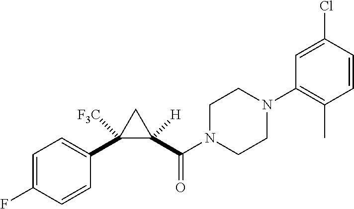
C1=C(F)C=CC(C2([F3C])CC2([H])C(N2CCN(C3=C(C)C=CC(Cl)=C3)CC2)=O)=C1
